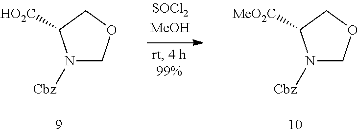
N1([Cbz])COCC1[HO2C].N1([Cbz])COCC1[MeO2C]
